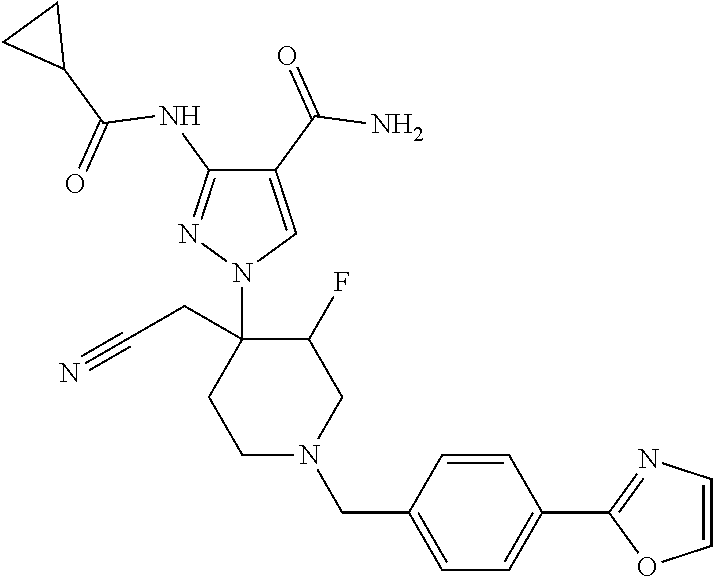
C1N(CC2=CC=C(C3=NC=CO3)C=C2)CC(F)C(CC#N)(N2C=C(C(=O)N)C(NC(C3CC3)=O)=N2)C1
